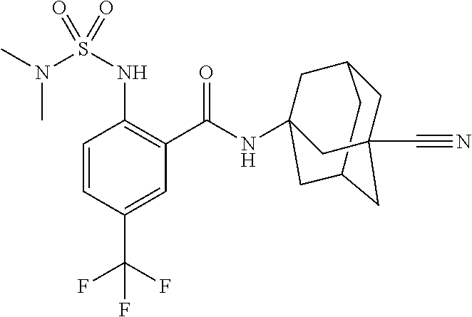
C1C2CC3(NC(C4=C(NS(N(C)C)(=O)=O)C=CC(C(F)(F)F)=C4)=O)CC(CC1(C#N)C3)C2
